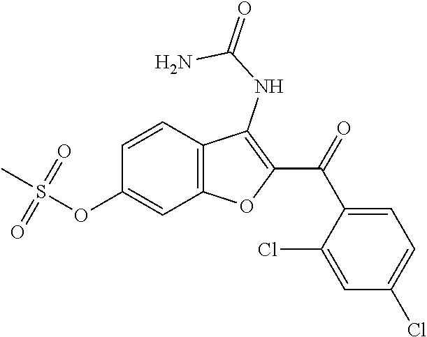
C12=C(C=CC(OS(C)(=O)=O)=C1)C(NC(=O)N)=C(C(=O)C1=CC=C(Cl)C=C1Cl)O2
